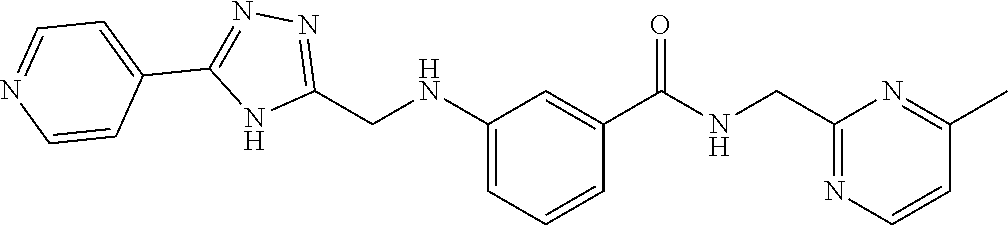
C1(CNC2=CC=CC(C(=O)NCC3=NC=CC(C)=N3)=C2)=NN=C(C2=CC=NC=C2)N1
